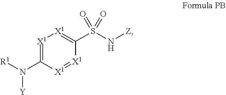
[X1]1=C(N([R1])[Y])[X1]=[X1]C(S(N[Z])(=O)=O)=[X1]1
